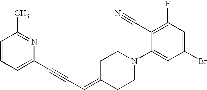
C1=CC=C(C#CC=C2CCN(C3=CC(Br)=CC(F)=C3C#N)CC2)N=C1C
